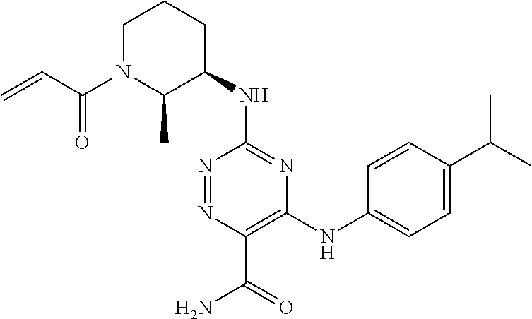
C=CC(N1C(C)C(NC2=NC(NC3=CC=C(C(C)C)C=C3)=C(C(=O)N)N=N2)CCC1)=O
